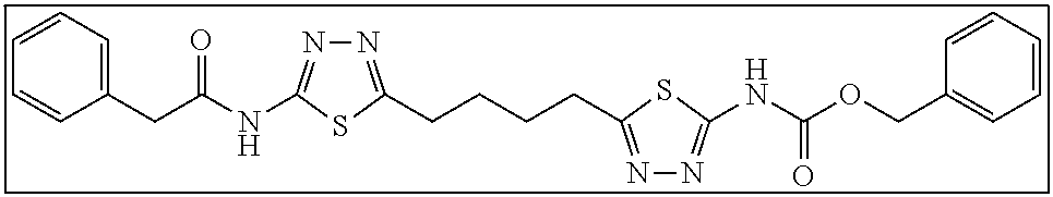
N1=C(CCCCC2=NN=C(NC(OCC3=CC=CC=C3)=O)S2)SC(NC(CC2=CC=CC=C2)=O)=N1
